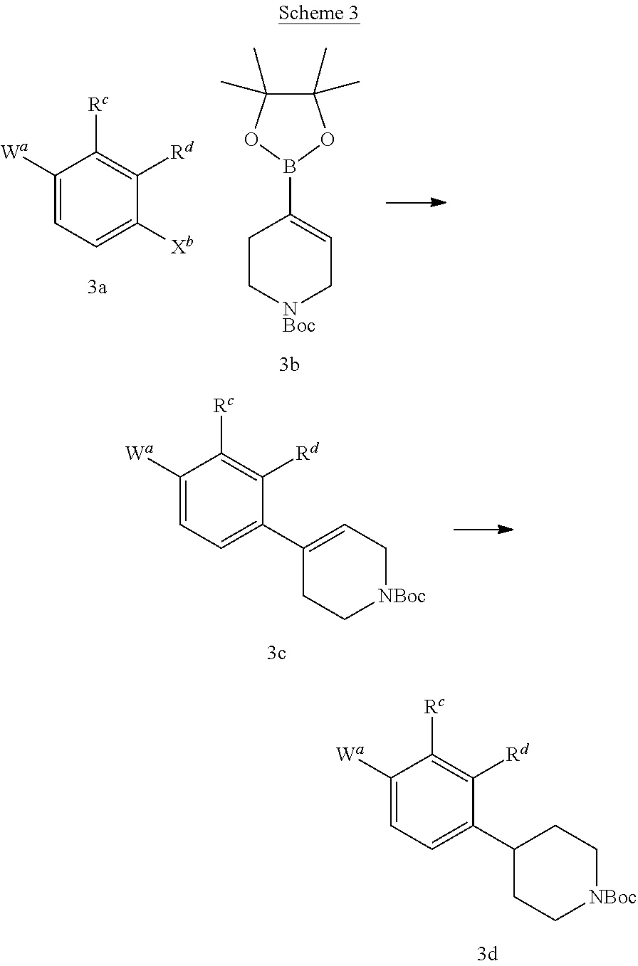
C1([Wa])=CC=C(C2CC[NBoc]CC2)C([Rd])=C1[Rc].C1([Wa])=CC=C(C2=CC[NBoc]CC2)C([Rd])=C1[Rc].C1([Wa])=CC=C([Xb])C([Rd])=C1[Rc].C1C[NBoc]CC=C1B1OC(C)(C)C(C)(C)O1
